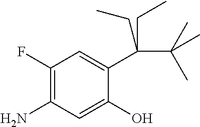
C1(F)=C(N)C=C(O)C(C(C(C)(C)C)(CC)CC)=C1
